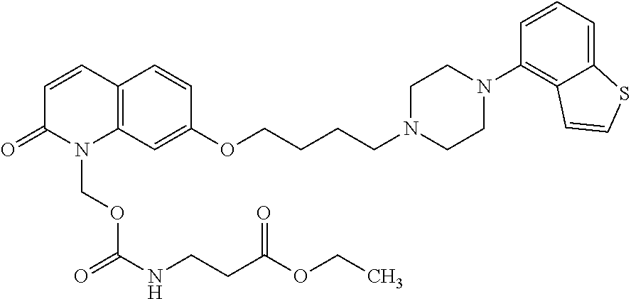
C12=C(C=CC(=O)N1COC(NCCC(=O)OCC)=O)C=CC(OCCCCN1CCN(C3=C4C(=CC=C3)SC=C4)CC1)=C2
